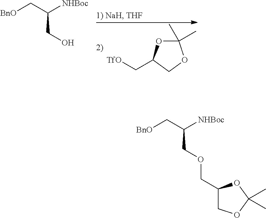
[TfO]CC1OC(C)(C)OC1.[BnO]CC([NHBoc])CO.[BnO]CC([NHBoc])COCC1COC(C)(C)O1
